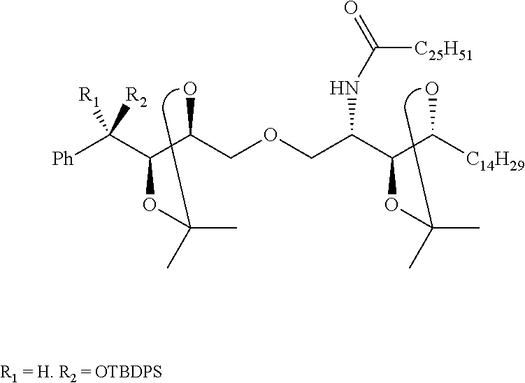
O(CC(C(C([C14H29])O)OC(C)C)NC(=O)[C25H51])CC(C(C([Ph])([R1])[R2])OC(C)C)O
